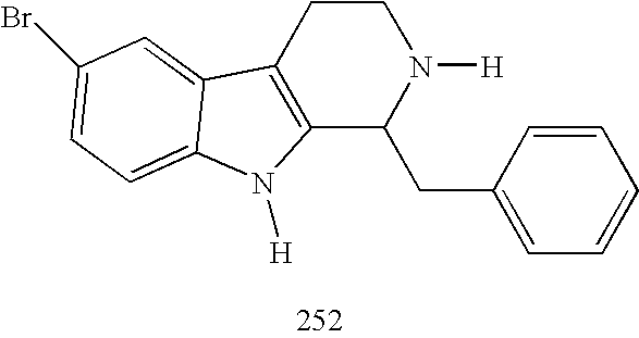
C12=C(CCN([H])C1CC1=CC=CC=C1)C1=CC(Br)=CC=C1N2[H]
